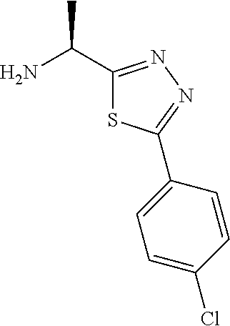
C1=C(Cl)C=CC(C2=NN=C(C(N)C)S2)=C1
